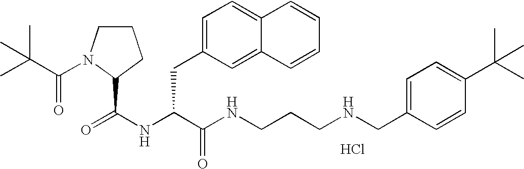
Cl.N(C(C(NCCCNCC1=CC=C(C(C)(C)C)C=C1)=O)CC1=CC=C2C(=C1)C=CC=C2)C(=O)C1N(C(=O)C(C)(C)C)CCC1
